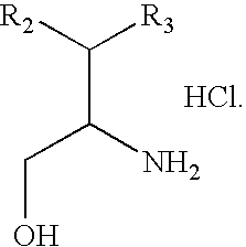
[R2]C([R3])C(CO)N
